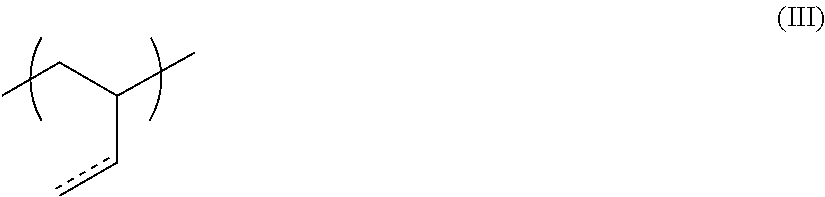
C(cc)(C)CC
